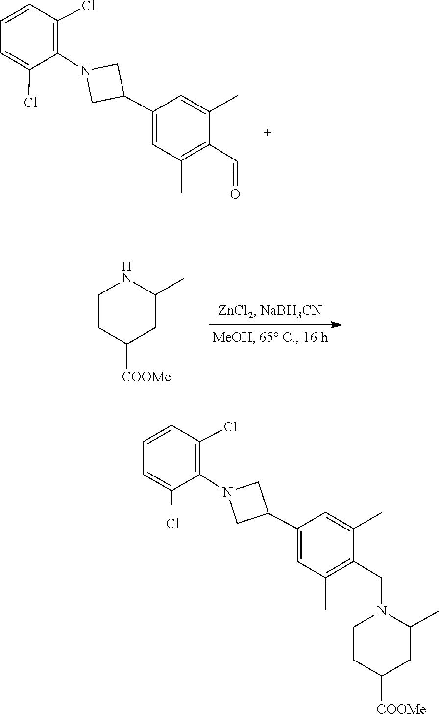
C1=C(C2CN(C3=C(Cl)C=CC=C3Cl)C2)C=C(C)C(C=O)=C1C.C1CC([COOMe])CC(C)N1.C1=C(C2CN(C3=C(Cl)C=CC=C3Cl)C2)C=C(C)C(CN2CCC([COOMe])CC2C)=C1C
